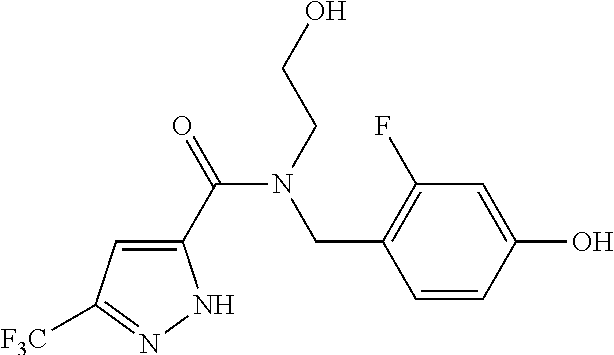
C1(C(=O)N(CCO)CC2=C(F)C=C(O)C=C2)=CC([F3C])=NN1
